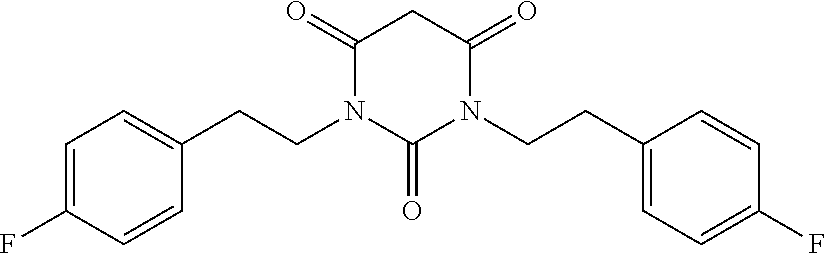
C1(=O)N(CCC2=CC=C(F)C=C2)C(=O)N(CCC2=CC=C(F)C=C2)C(=O)C1
